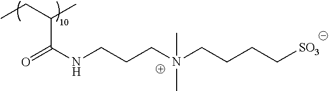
CCC(C)C(NCCC[N+](CCCC[SO3])(C)C)=O
